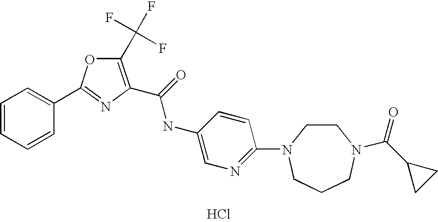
Cl.C1=CC(C2=NC(C(=O)NC3=CN=C(N4CCN(C(C5CC5)=O)CCC4)C=C3)=C(C(F)(F)F)O2)=CC=C1
